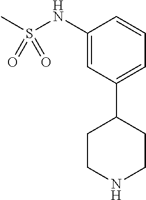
C1(NS(=O)(=O)C)=CC(C2CCNCC2)=CC=C1
